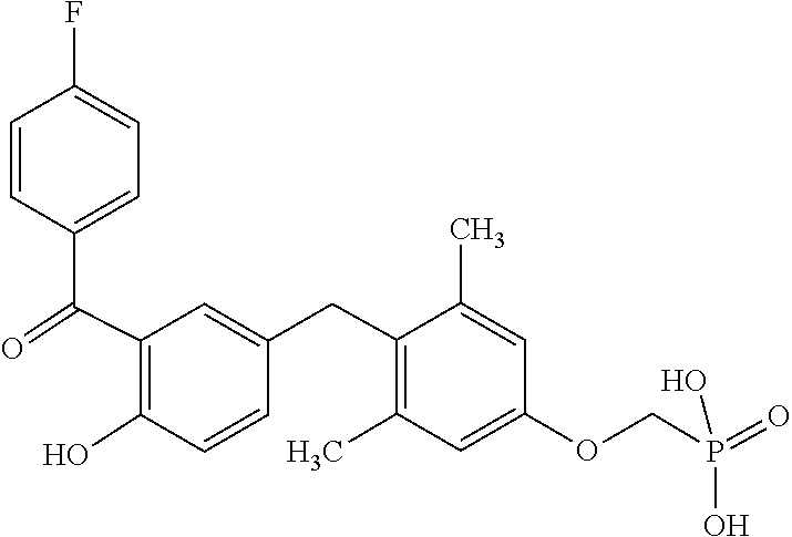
C1=C(OCP(=O)(O)O)C=C(C)C(CC2=CC(C(=O)C3=CC=C(F)C=C3)=C(O)C=C2)=C1C
